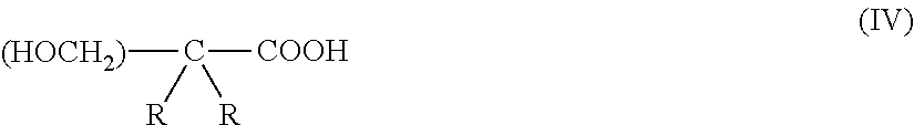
[(HOCH2)]C([COOH])([R])[R]
